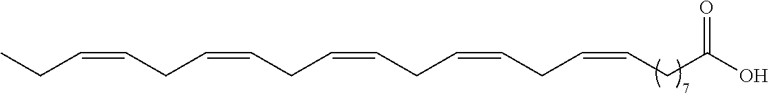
C(C=CCC=CCC=CCC(O)=O)C=CCC=CCC
